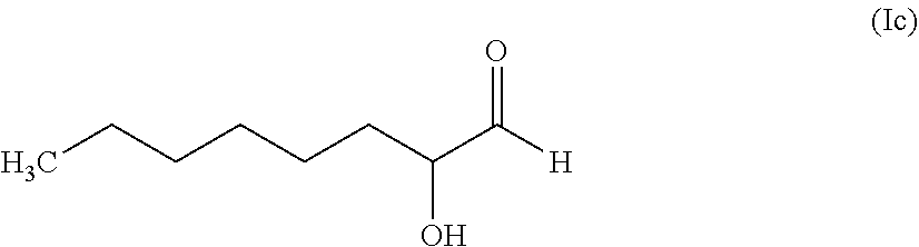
C(CCCC(C([H])=O)O)CC
